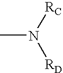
CN([RC])[RD]
